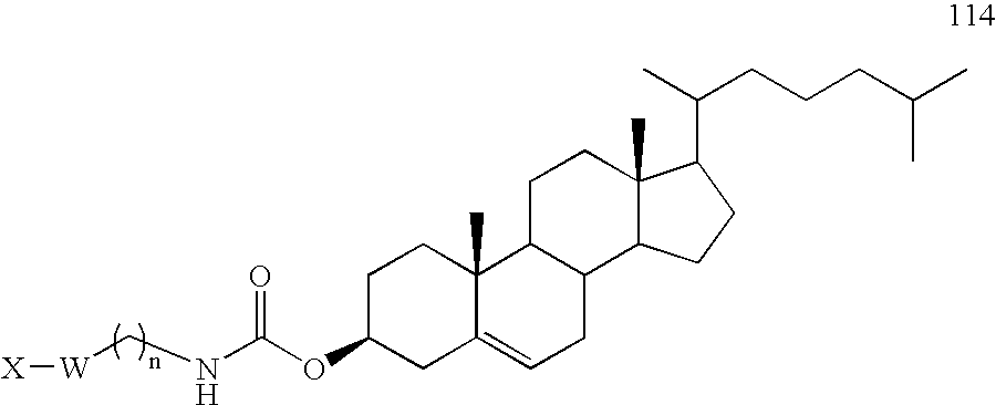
[W](CNC(OC1CC2=CCC3C(C2(C)CC1)CCC1(C)C3CCC1C(C)CCCC(C)C)=O)[X]
